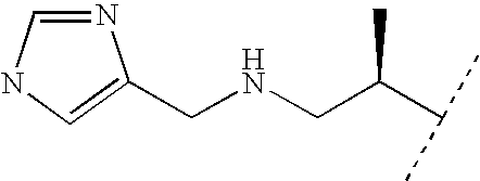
N(CC(C(C)C)C)CC1=CNC=N1
